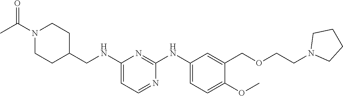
C1(NCC2CCN(C(C)=O)CC2)=CC=NC(NC2=CC=C(OC)C(COCCN3CCCC3)=C2)=N1
